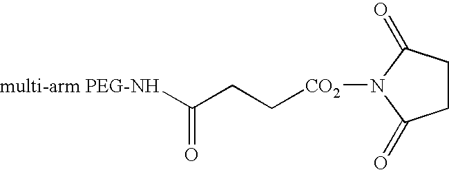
[multi-arm PEG-NH]C(CC[CO2]N1C(=O)CCC1=O)=O
